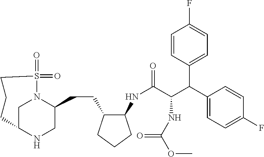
C1C2NCC(CCC3C(NC(=O)C(C(C4=CC=C(F)C=C4)C4=CC=C(F)C=C4)NC(OC)=O)CCC3)N1S(=O)(=O)CCC2
